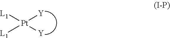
[Pt]([L1])([L1])([Y])[Y]
